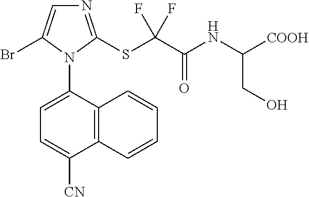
C12=C(C(N3C(Br)=CN=C3SC(C(NC([COOH])CO)=O)(F)F)=CC=C1[CN])C=CC=C2
